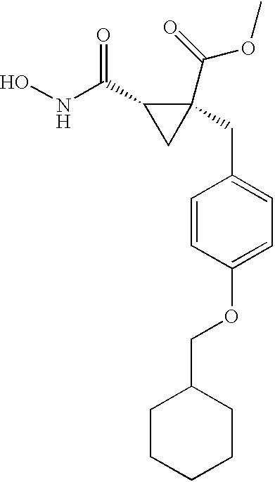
ONC(C1CC1(C(OC)=O)CC1=CC=C(OCC2CCCCC2)C=C1)=O
